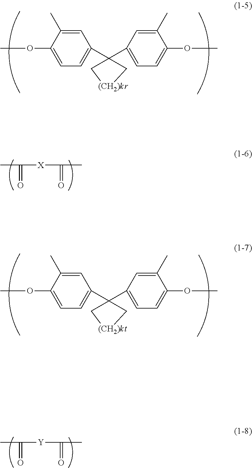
COC1=CC=C(C2(C3=CC=C(OC)C(C)=C3)C[(CH2)kr]C2)C=C1C.C([X]C(C)=O)(=O)C.COC1=CC=C(C2(C3=CC=C(OC)C(C)=C3)C[(CH2)kt]C2)C=C1C.C([Y]C(C)=O)(=O)C
